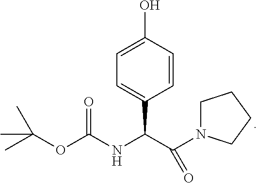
C1N(C(C(NC(OC(C)(C)C)=O)C2=CC=C(O)C=C2)=O)CCC1
